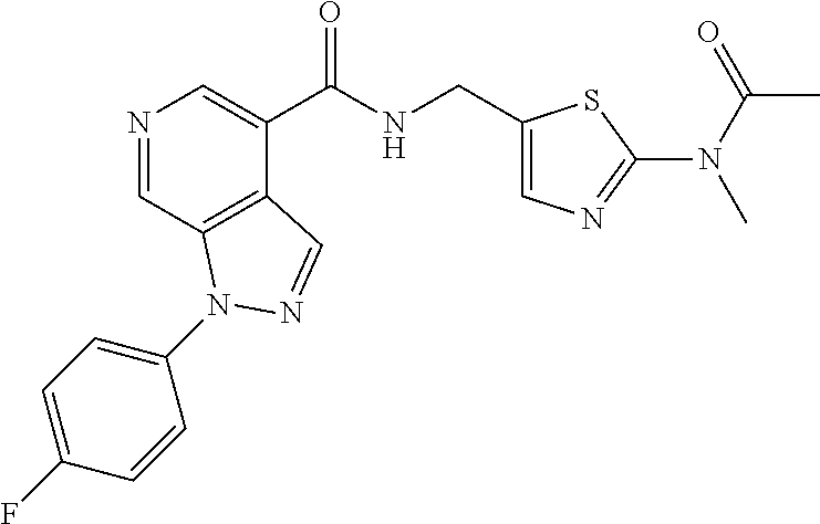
N1=CC2=C(C(C(NCC3=CN=C(N(C)C(=O)C)S3)=O)=C1)C=NN2C1=CC=C(F)C=C1
